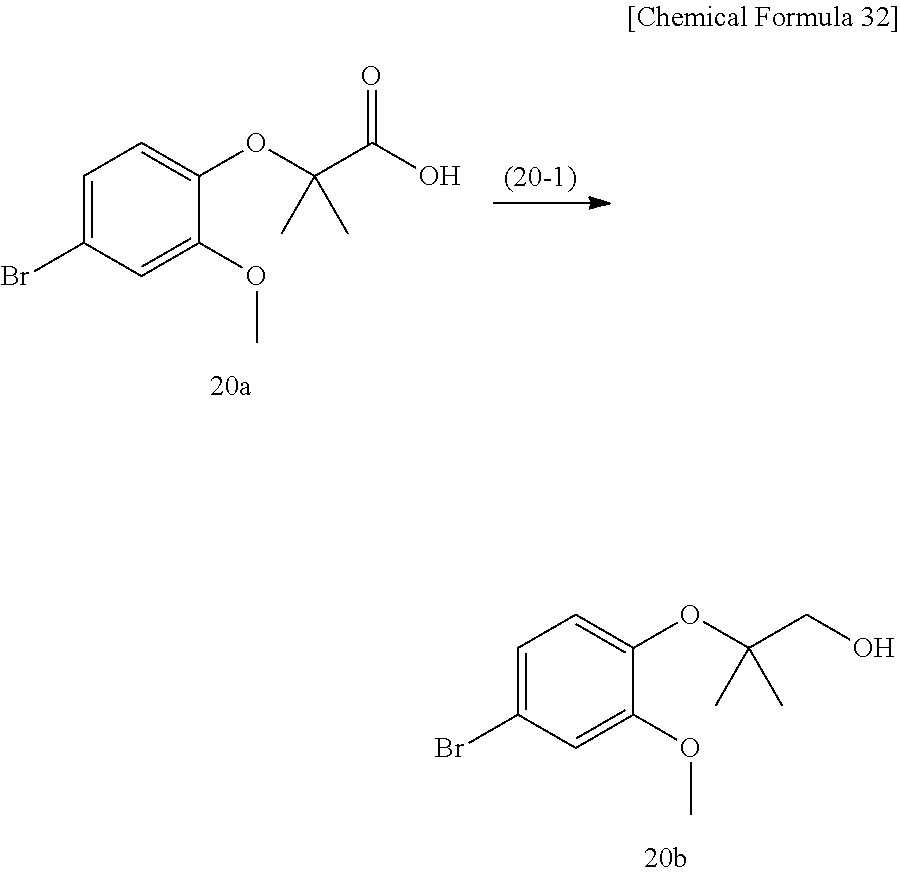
C1=C(Br)C=C(OC)C(OC(CO)(C)C)=C1.C1=C(Br)C=C(OC)C(OC(C(O)=O)(C)C)=C1
